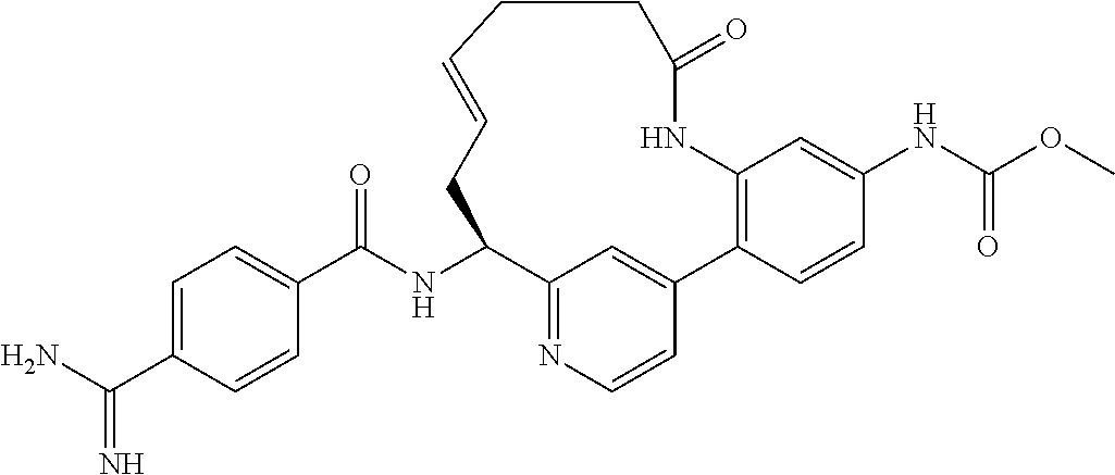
C1(C(NC2C3=NC=CC(=C3)C3=C(C=C(NC(OC)=O)C=C3)NC(=O)CCC=CC2)=O)=CC=C(C(N)=N)C=C1
